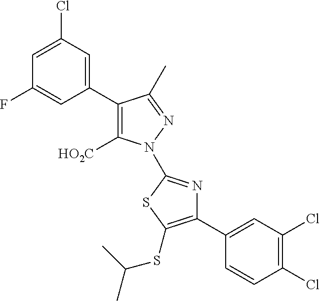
C1(C2=CC(Cl)=CC(F)=C2)=C([HO2C])N(C2=NC(C3=CC(Cl)=C(Cl)C=C3)=C(SC(C)C)S2)N=C1C
